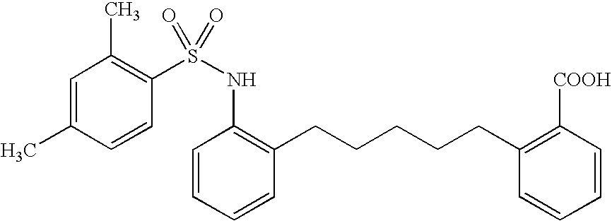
C1=C(C)C=CC(S(=O)(NC2=C(CCCCCC3=C([COOH])C=CC=C3)C=CC=C2)=O)=C1C
